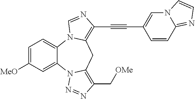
C1=C([MeO])C=C2C(=C1)N1C(=C(C#CC3=CN4C(=NC=C4)C=C3)N=C1)CC1=C(C[OMe])N=NN21
